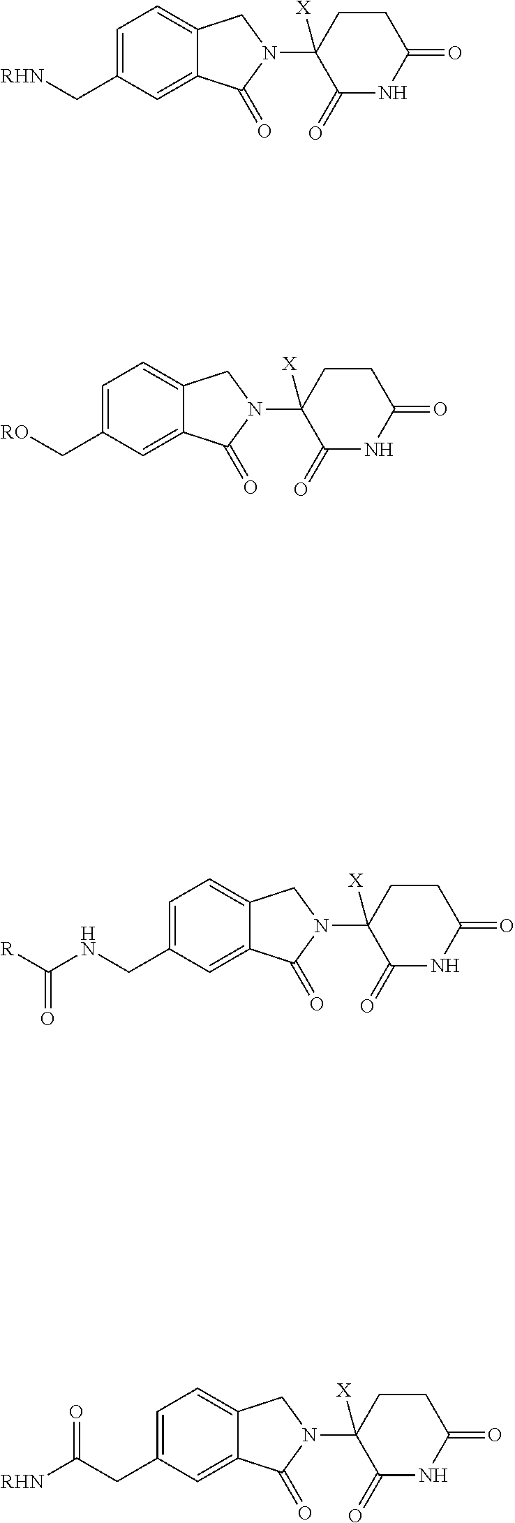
C1=C(C[RHN])C=C2C(=C1)CN(C1([X])C(=O)NC(=O)CC1)C2=O.C1=C(CNC([R])=O)C=C2C(=C1)CN(C1([X])C(=O)NC(=O)CC1)C2=O.C1=C(C[RO])C=C2C(=C1)CN(C1([X])C(=O)NC(=O)CC1)C2=O.C1=C(CC([RHN])=O)C=C2C(=C1)CN(C1([X])C(=O)NC(=O)CC1)C2=O
